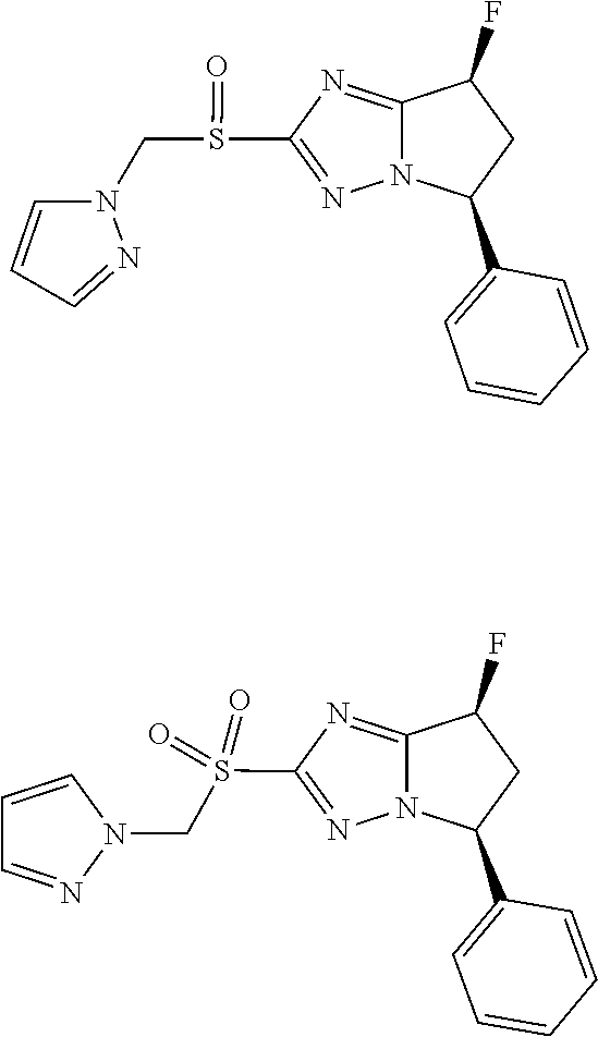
C1=NN(CS(=O)C2=NN3C(=N2)C(F)CC3C2=CC=CC=C2)C=C1.C1=NN(CS(=O)(=O)C2=NN3C(C4=CC=CC=C4)CC(F)C3=N2)C=C1
